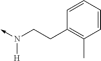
N(CCC1=C(C)C=CC=C1)([H])->C
